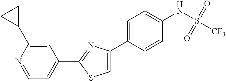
C1(C2=NC(C3=CC=C(NS([CF3])(=O)=O)C=C3)=CS2)=CC=NC(C2CC2)=C1
